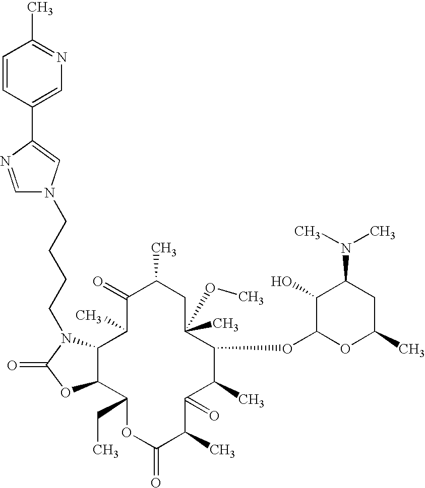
C12C(C(CC)OC(=O)C(C)C(=O)C(C)C(OC3OC(C)CC(N(C)C)C3O)C(OC)(C)CC(C)C(=O)C1C)OC(=O)N2CCCCN1C=NC(C2=CN=C(C)C=C2)=C1
